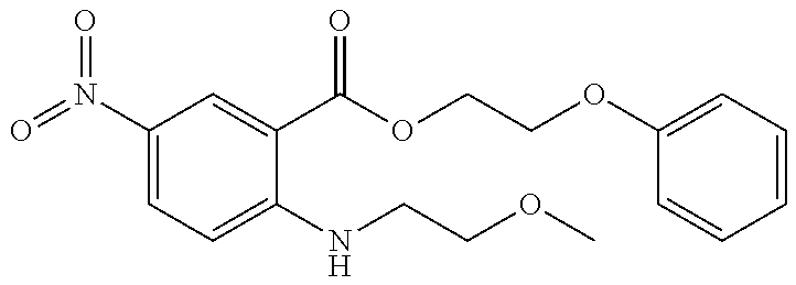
O=N(C1=CC=C(NCCOC)C(C(OCCOC2=CC=CC=C2)=O)=C1)=O
